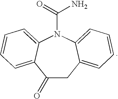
C1(=O)CC2=CC=CC=C2N(C(=O)N)C2=CC=CC=C12
